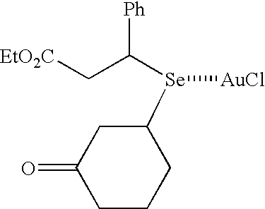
[AuCl][Se](C1CC(=O)CCC1)C(C[EtO2C])[Ph]
